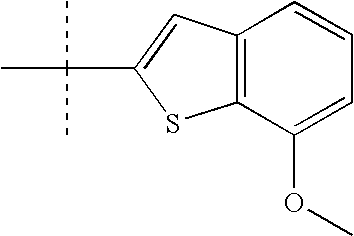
C1=CC2=C(C(OC)=C1)SC(C(C)(C)C)=C2
